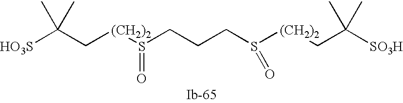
S(CCCS([(CH2)2]CC([SO3H])(C)C)=O)([(CH2)2]CC([HO3S])(C)C)=O
